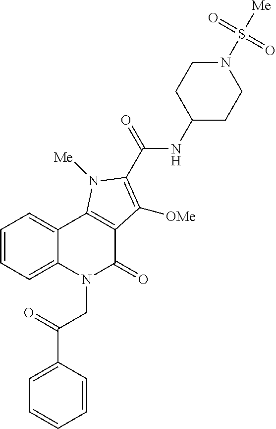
C1(C(=O)CN2C(=O)C3=C(C4=CC=CC=C24)N([Me])C(C(NC2CCN(S([Me])(=O)=O)CC2)=O)=C3[OMe])=CC=CC=C1
